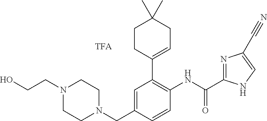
C1=C(CN2CCN(CCO)CC2)C=CC(NC(C2=NC(C#N)=CN2)=O)=C1C1=CCC(C)(C)CC1
